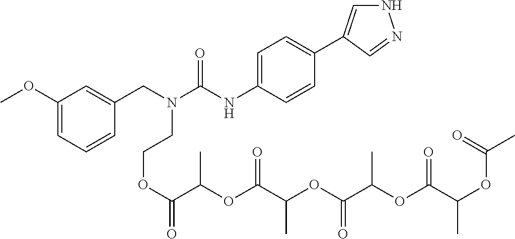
N1C=C(C2=CC=C(NC(N(CC3=CC(OC)=CC=C3)CCOC(=O)C(OC(C(OC(C(OC(C(OC(C)=O)C)=O)C)=O)C)=O)C)=O)C=C2)C=N1
